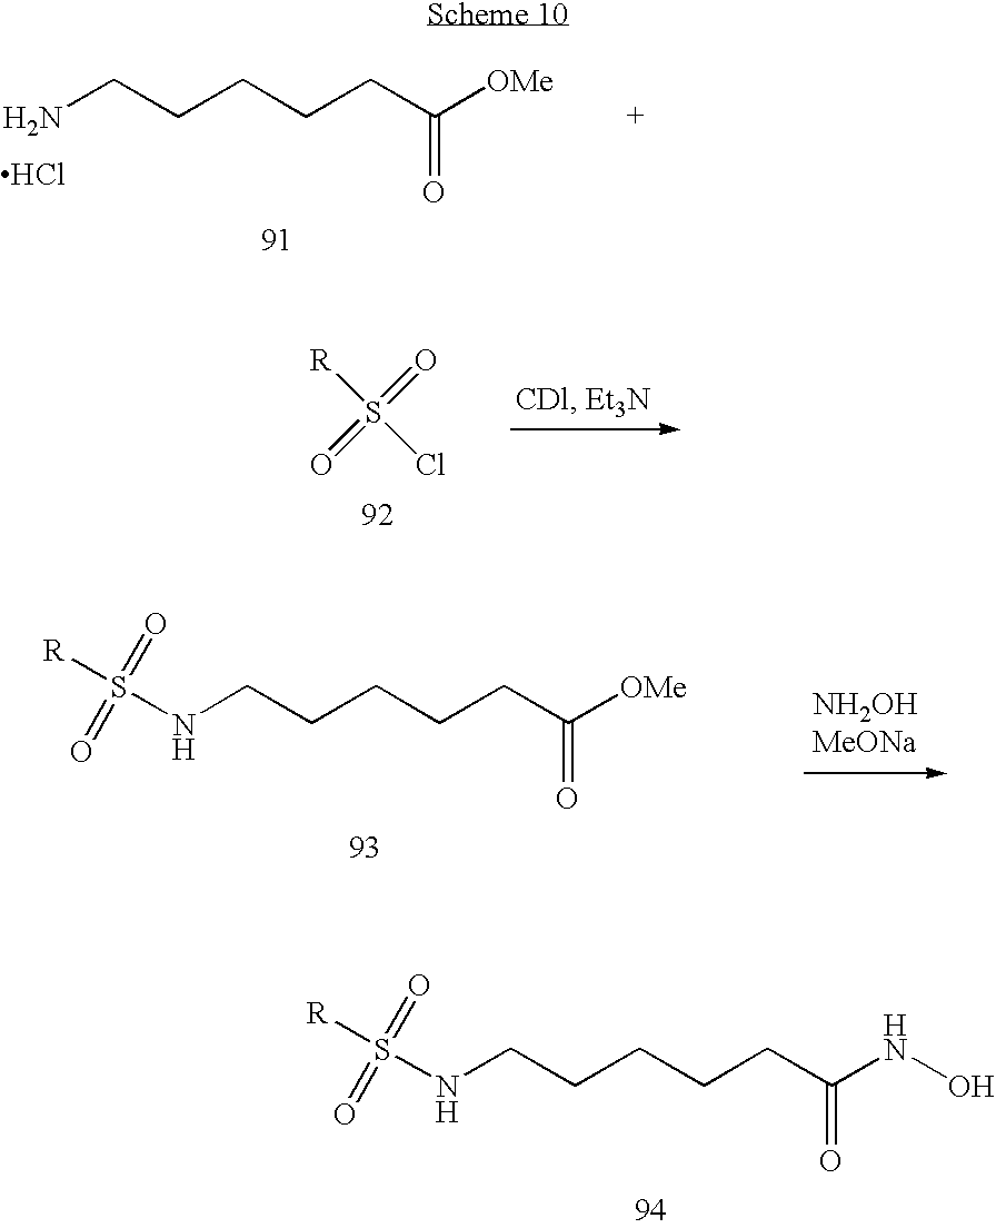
N(CCCCCC(NO)=O)S([R])(=O)=O.NCCCCCC([OMe])=O.Cl.S(=O)(=O)(Cl)[R].N(CCCCCC([OMe])=O)S([R])(=O)=O
